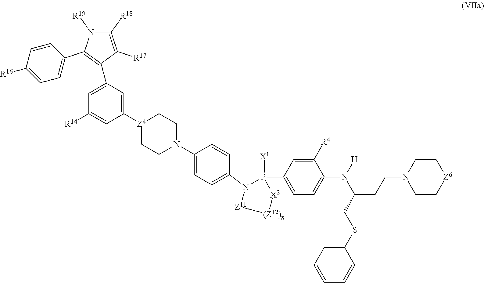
C1=CC=CC(SCC(CCN2CC[Z6]CC2)N(C2=CC=C(P3(=[X1])N(C4=CC=C(N5CC[Z4](C6=CC(C7=C(C8=CC=C([R16])C=C8)N([R19])C([R18])=C7[R17])=CC([R14])=C6)CC5)C=C4)[Z11][(Z12)n][X2]3)C=C2[R4])[H])=C1
